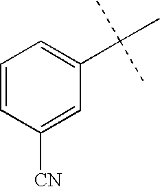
C1=CC([CN])=CC(C(C)(C)C)=C1
